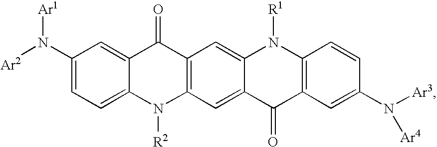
C1(N([Ar2])[Ar1])=CC=C2C(=C1)C(=O)C1=C(N2[R2])C=C2C(=C1)N([R1])C1=C(C2=O)C=C(N([Ar3])[Ar4])C=C1
